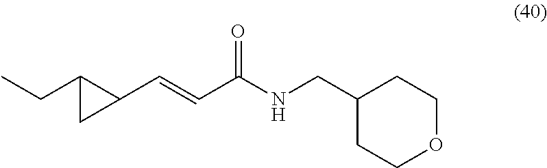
C(C1C(C=CC(NCC2CCOCC2)=O)C1)C
